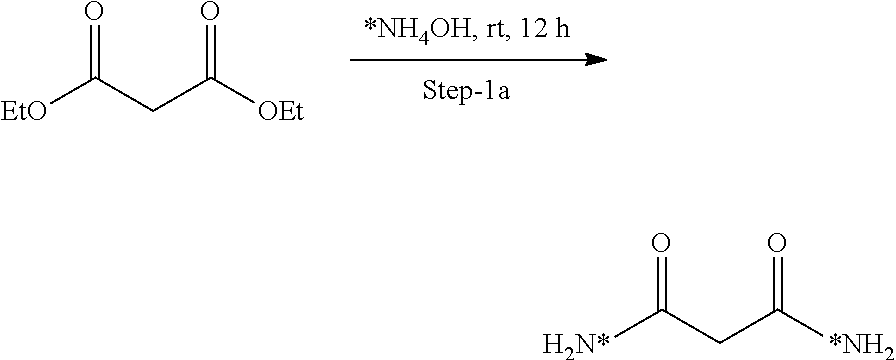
[EtO]C(CC([OEt])=O)=O.[H2N*]C(CC([*NH2])=O)=O
